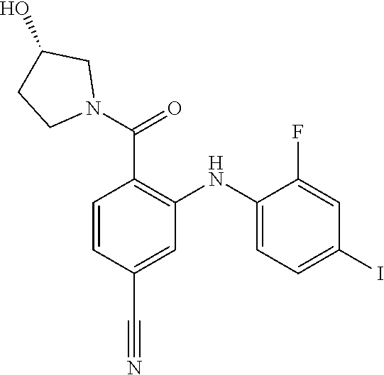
C1=CC(C#N)=CC(NC2=CC=C(I)C=C2F)=C1C(N1CC(O)CC1)=O
